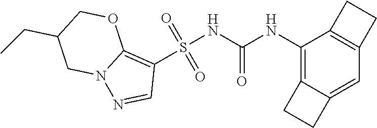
S(NC(NC1=C2C(=CC3=C1CC3)CC2)=O)(C1=C2N(N=C1)CC(CC)CO2)(=O)=O
